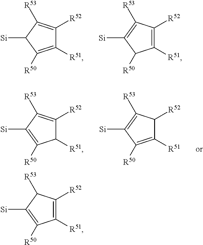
C1([R51])=C([R50])C([Si])C([R53])=C1[R52].C1([R51])=C([R52])C([R53])=C([Si])C1[R50].C1([R51])C([R52])=C([R53])C([Si])=C1[R50].C1([R51])=C([R50])C([Si])=C([R53])C1[R52].C1([R51])=C([R52])C([R53])C([Si])=C1[R50]
